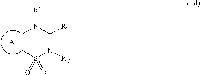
C1([R2])N([R3])S(=O)(=O)ccN1[R1].[A]
